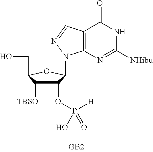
C1(OP([H])(O)=O)C([TBSO])C(CO)OC1N1C2=C(C(=O)NC([NHibu])=N2)C=N1
